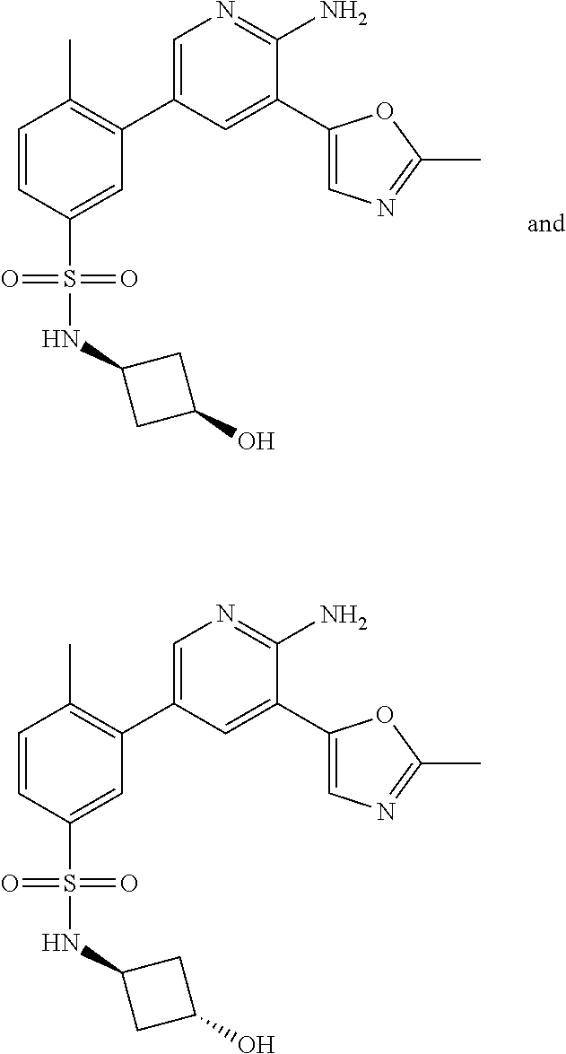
C1=C(C2=C(C)C=CC(S(=O)(=O)NC3CC(O)C3)=C2)C=C(C2=CN=C(C)O2)C(N)=N1.C1=C(C2=C(C)C=CC(S(=O)(=O)NC3CC(O)C3)=C2)C=C(C2=CN=C(C)O2)C(N)=N1
